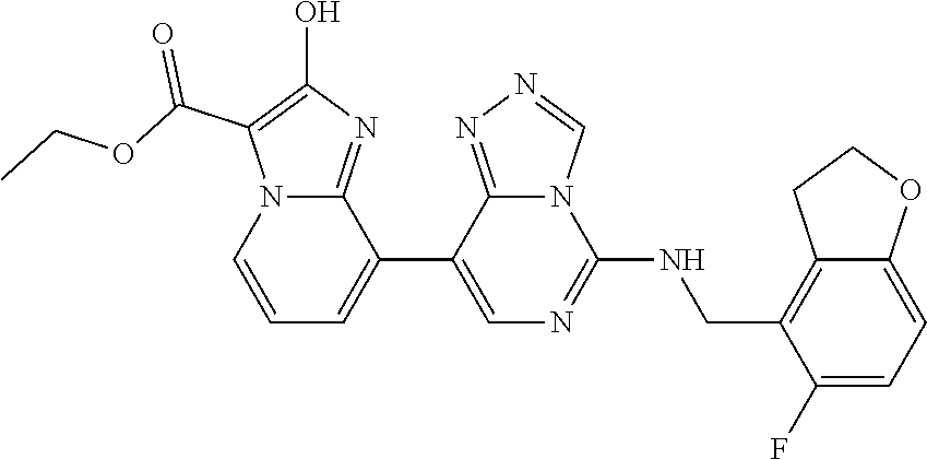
C1(C2=CC=CN3C2=NC(O)=C3C(OCC)=O)=CN=C(NCC2=C3C(=CC=C2F)OCC3)N2C1=NN=C2
